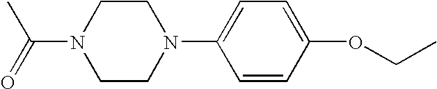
C1CN(C2=CC=C(OCC)C=C2)CCN1C(=O)C
